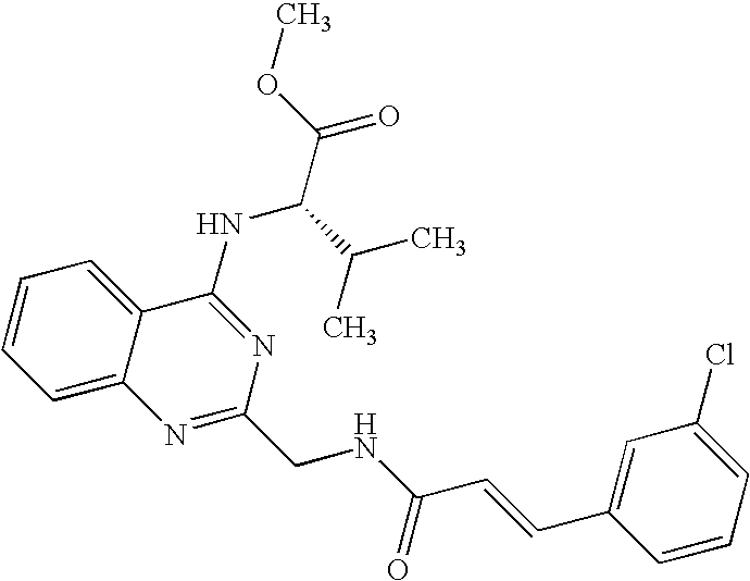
C1=CC=C2C(=C1)C(NC(C(C)C)C(=O)OC)=NC(CNC(=O)C=CC1=CC(Cl)=CC=C1)=N2
